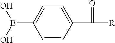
C1(B(O)O)=CC=C(C(=O)[R])C=C1
